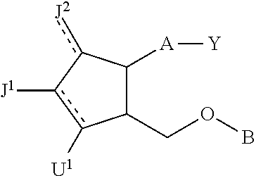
C1(COB)C([A][Y])c([J2])-c([J1])c1[U1]
